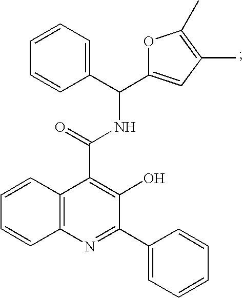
C12=C(N=C(C3=CC=CC=C3)C(O)=C1C(=O)NC(C1=CC(C)=C(C)O1)C1=CC=CC=C1)C=CC=C2
